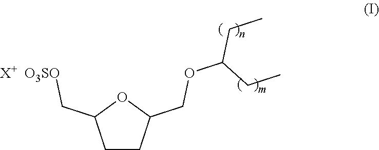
C1CC(COC(CC)CC)OC1C[X+  O3SO]
